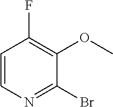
C1=CN=C(Br)C(OC)=C1F
